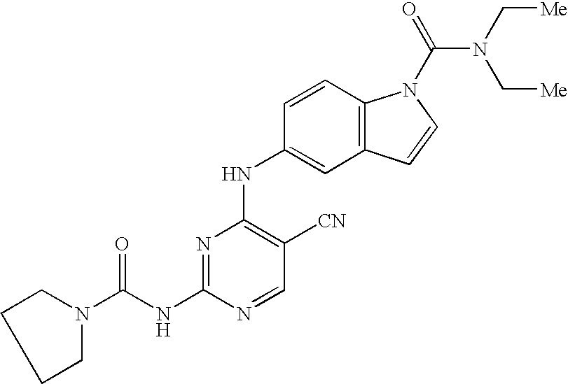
N1(C(NC2=NC(NC3=CC4=C(C=C3)N(C(=O)N(C[Me])C[Me])C=C4)=C([CN])C=N2)=O)CCCC1
